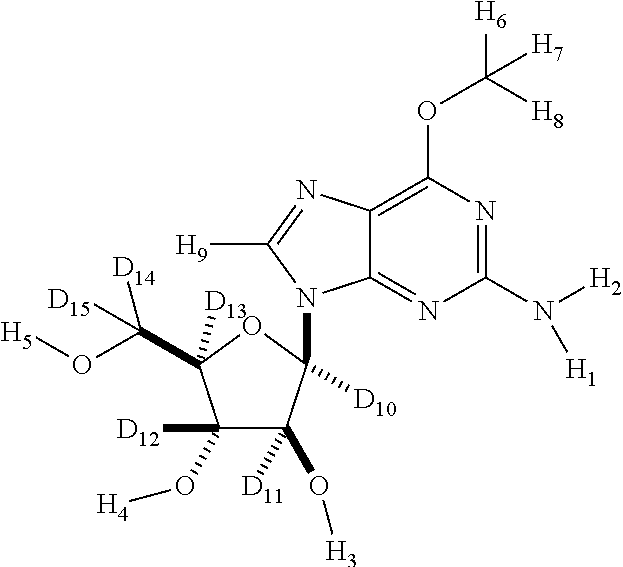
C12=C(OC([H6])([H8])[H7])N=C(N([H2])[H1])N=C1N(C1([D10])C(O[H3])([D11])C([D12])(O[H4])C(C([D15])([D14])O[H5])([D13])O1)C([H9])=N2
